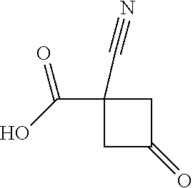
C1(C#N)(C(O)=O)CC(=O)C1
